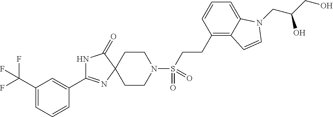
N1C(C2=CC(C(F)(F)F)=CC=C2)=NC2(C1=O)CCN(S(CCC1=C3C(=CC=C1)N(CC(CO)O)C=C3)(=O)=O)CC2
